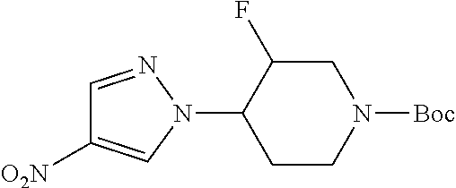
C1=NN(C2CCN([Boc])CC2F)C=C1[O2N]
